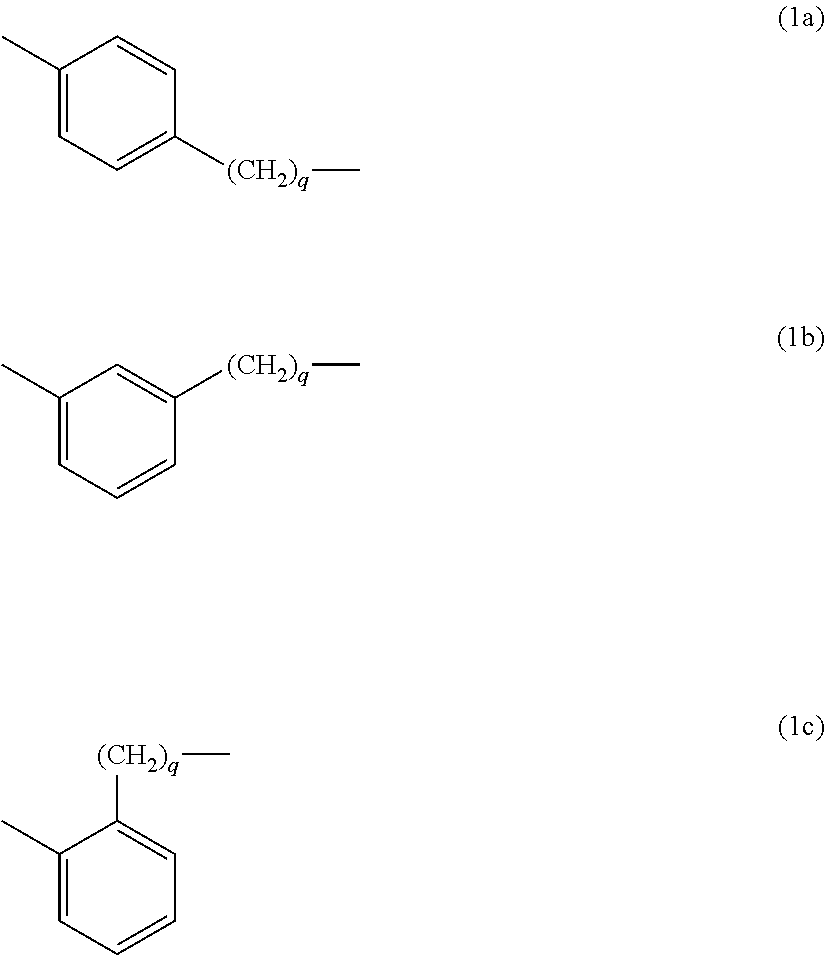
C1(C)=CC=C([(CH2)q]C)C=C1.C1(C)=CC=CC([(CH2)q]C)=C1.C1(C)=CC=CC=C1[(CH2)q]C
